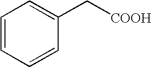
C1=CC=CC(C[COOH])=C1
